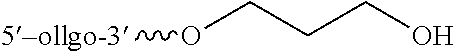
O(CCCO)[5-ollgo-3]
